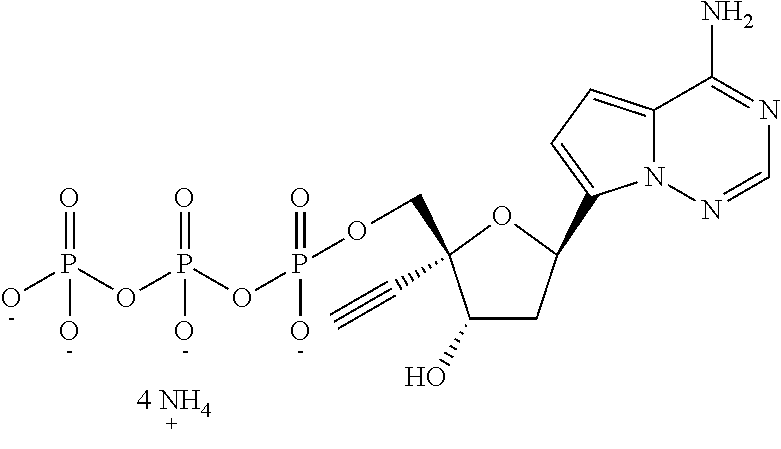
C12=CC=C(C3CC(O)C(COP(=O)(OP(=O)(OP(O)(=O)O)O)O)(C#C)O3)N1N=CN=C2N
